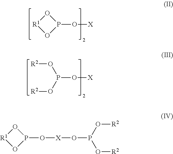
[R1]1OP(O[X])O1.P(O[X])(O[R2])O[R2].[R1]1OP(O[X]OP(O[R2])O[R2])O1
